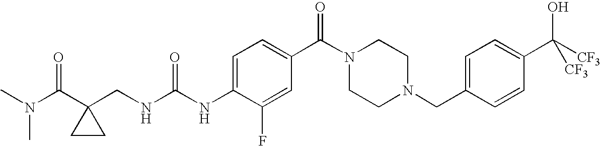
C1=C(NC(NCC2(C(N(C)C)=O)CC2)=O)C(F)=CC(C(N2CCN(CC3=CC=C(C([CF3])(O)[CF3])C=C3)CC2)=O)=C1
